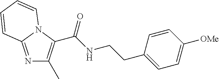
N1=C2N(C(C(NCCC3=CC=C([OMe])C=C3)=O)=C1C)C=CC=C2
